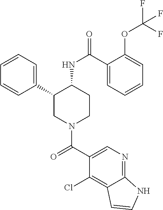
C1=CC=C(C2CN(C(C3=CN=C4C(=C3Cl)C=CN4)=O)CCC2NC(=O)C2=CC=CC=C2OC(F)(F)F)C=C1
